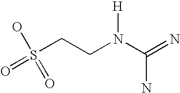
S(CCN(C(=N)N)[H])(O)(=O)=O
